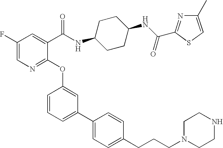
C1(F)=CN=C(OC2=CC(C3=CC=C(CCCN4CCNCC4)C=C3)=CC=C2)C(C(=O)NC2CCC(NC(=O)C3=NC(C)=CS3)CC2)=C1
